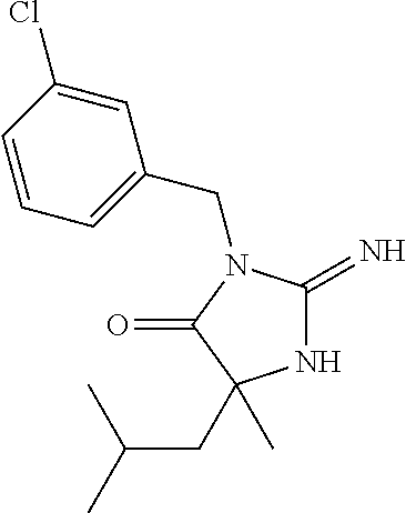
C(N1C(=N)NC(CC(C)C)(C)C1=O)C1=CC=CC(Cl)=C1
